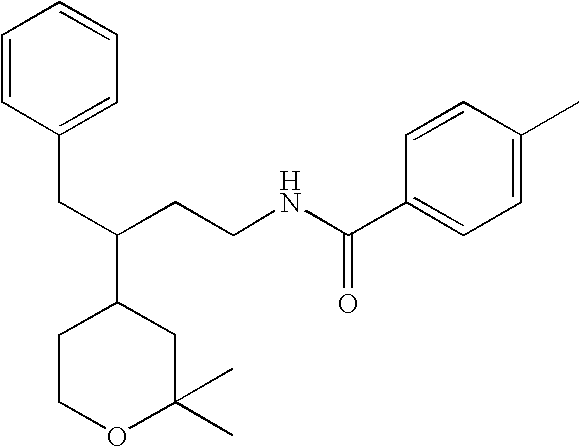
C1COC(C)(C)CC1C(CCNC(C1=CC=C(C)C=C1)=O)CC1=CC=CC=C1
